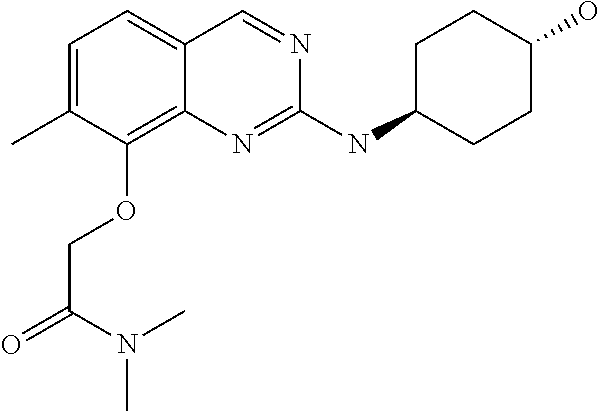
CC1=CC=C2C(=C1OCC(=O)N(C)C)N=C(NC1CCC(O)CC1)N=C2
